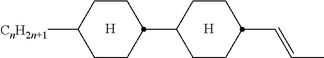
C1CC(C=CC)CCC1C1CCC([CnH2n+1])CC1.[H].[H]
